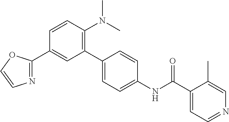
C1=CC(N(C)C)=C(C2=CC=C(NC(C3=CC=NC=C3C)=O)C=C2)C=C1C1=NC=CO1
